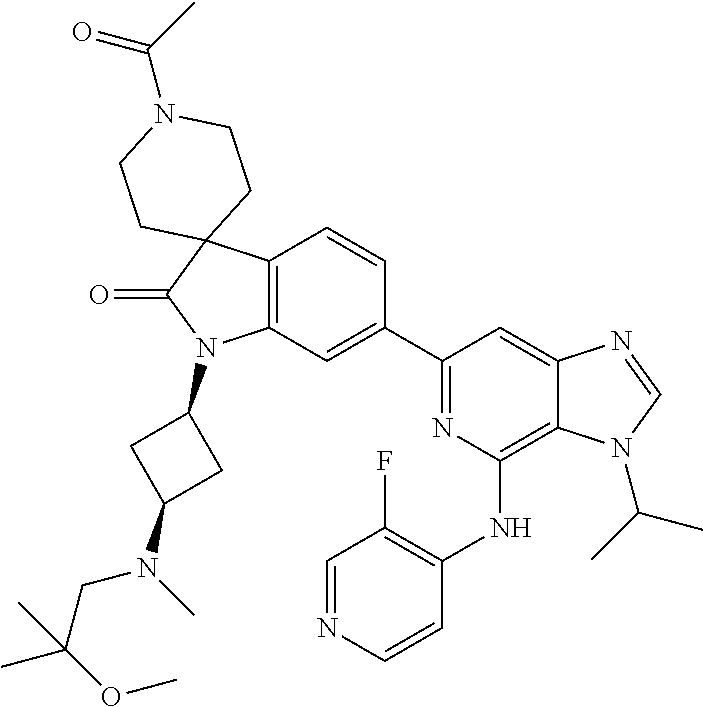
C12=C(C=C(C3=NC(NC4=C(F)C=NC=C4)=C4C(=C3)N=CN4C(C)C)C=C1)N(C1CC(N(CC(OC)(C)C)C)C1)C(=O)C21CCN(C(=O)C)CC1
